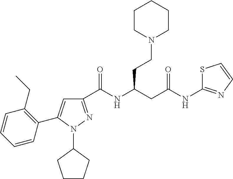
C1(C(NC(CC(NC2=NC=CS2)=O)CCN2CCCCC2)=O)=NN(C2CCCC2)C(C2=C(CC)C=CC=C2)=C1
